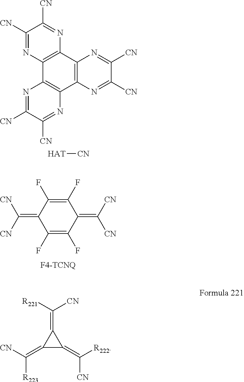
C12=C(C3=C(C4=C1N=C([CN])C([CN])=N4)N=C([CN])C([CN])=N3)N=C([CN])C([CN])=N2.[HAT][CN].C1(F)=C(F)C(=C([CN])[CN])C(F)=C(F)C1=C([CN])[CN].C1(=C([R223])[CN])C(=C([CN])[R222])C1=C([CN])[R221]
